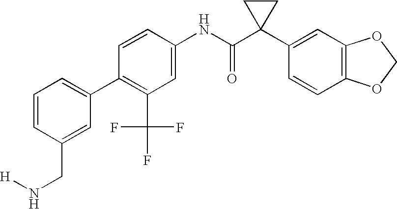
C1(NC(C2(C3=CC4=C(C=C3)OCO4)CC2)=O)=CC(C(F)(F)F)=C(C2=CC=CC(CN[H])=C2)C=C1
